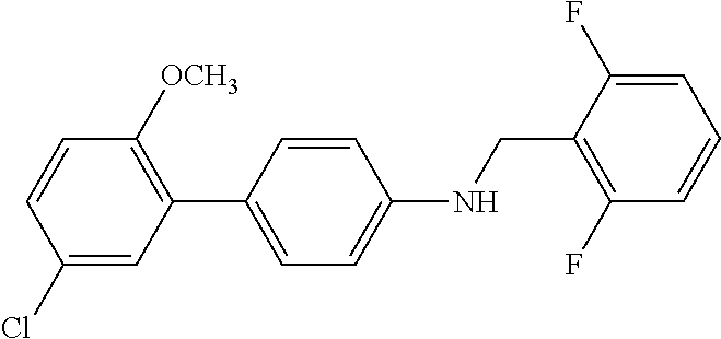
C1(Cl)=CC(C2=CC=C(NCC3=C(F)C=CC=C3F)C=C2)=C([OCH3])C=C1
